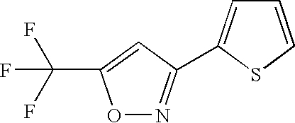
O1N=C(C2=CC=CS2)C=C1C(F)(F)F
